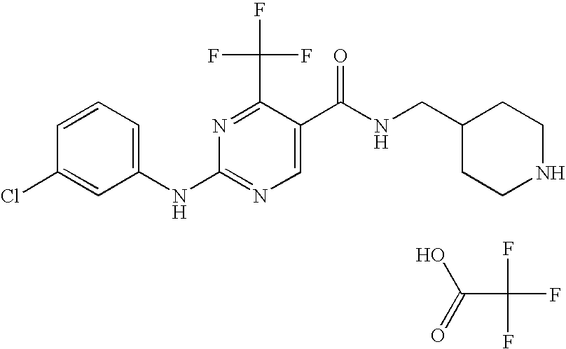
C1=CC=C(NC2=NC=C(C(NCC3CCNCC3)=O)C(C(F)(F)F)=N2)C=C1Cl.OC(=O)C(F)(F)F
